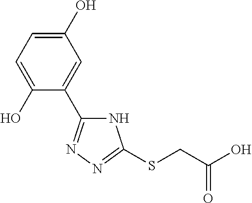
C1(O)=CC=C(O)C(C2=NN=C(SCC(=O)O)N2)=C1
